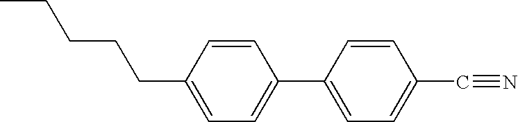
C1(CCCCC)=CC=C(C2=CC=C(C#N)C=C2)C=C1
